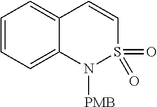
C1=CC=C2C(=C1)C=CS(=O)(=O)N2[PMB]
